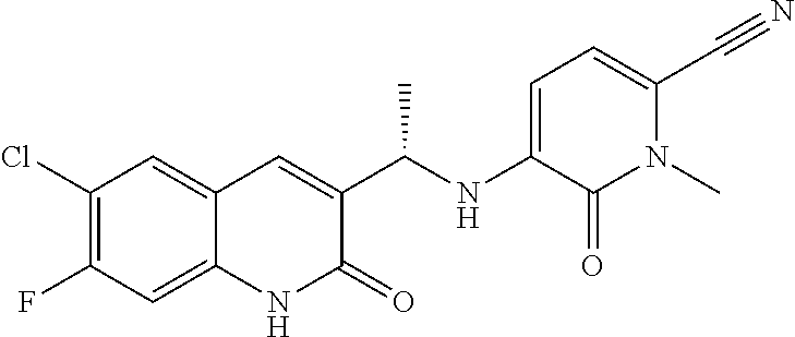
C1(Cl)=C(F)C=C2C(=C1)C=C(C(NC1=CC=C(C#N)N(C)C1=O)C)C(=O)N2
